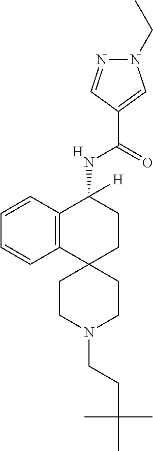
C12=C(C=CC=C1)C(NC(C1=CN(CC)N=C1)=O)([H])CCC21CCN(CCC(C)(C)C)CC1.[H]
